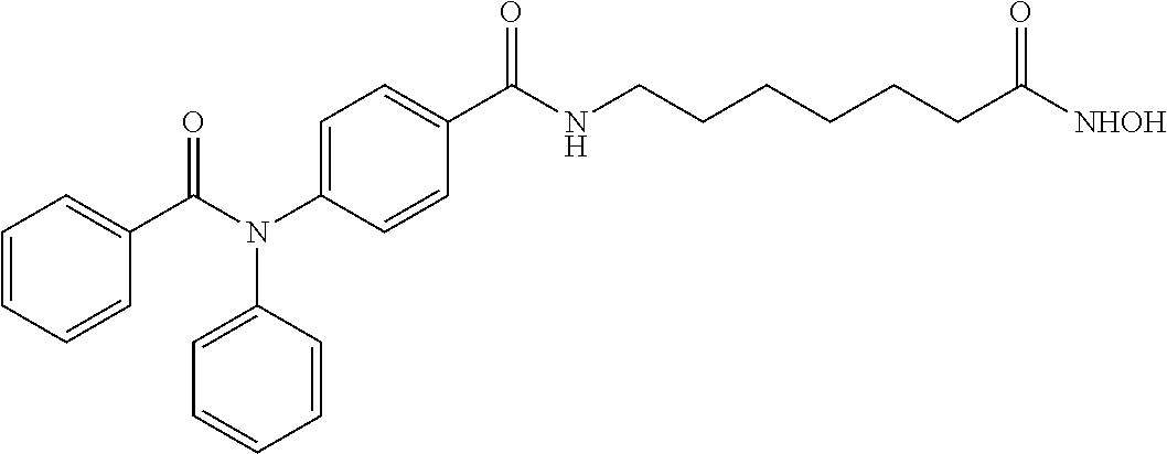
C1(N(C(=O)C2=CC=CC=C2)C2=CC=CC=C2)=CC=C(C(NCCCCCCC([NHOH])=O)=O)C=C1
